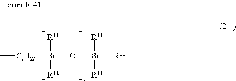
C[CtH2t][Si](O[Si]([R11])(C)([R11])[R11])(C)([R11])[R11]
